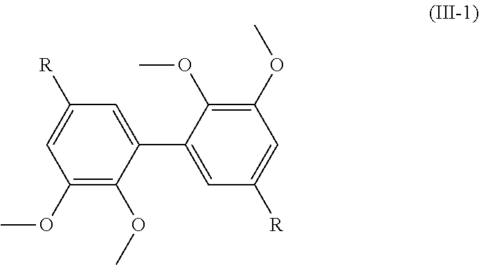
C1(OC)=C(OC)C(C2=CC([R])=CC(OC)=C2OC)=CC([R])=C1
